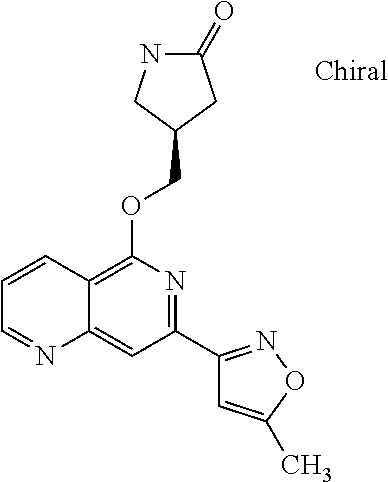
C1=CC2=C(OCC3CC(=O)NC3)N=C(C3=NOC(C)=C3)C=C2N=C1
